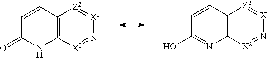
C1=CC2=C(NC1=O)[X2]=N[X1]=[Z2]2.C1=CC2=C(N=C1O)[X2]=N[X1]=[Z2]2
